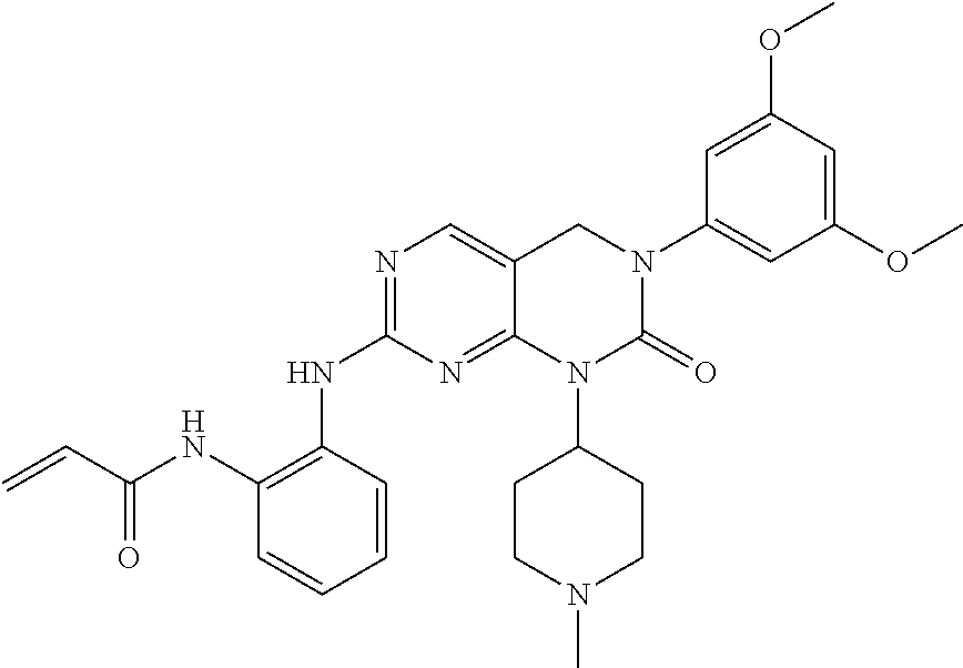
N1=C(NC2=C(NC(C=C)=O)C=CC=C2)N=C2C(=C1)CN(C1=CC(OC)=CC(OC)=C1)C(=O)N2C1CCN(C)CC1
